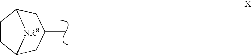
CC1CC2CCC(C1)[NR8]2
